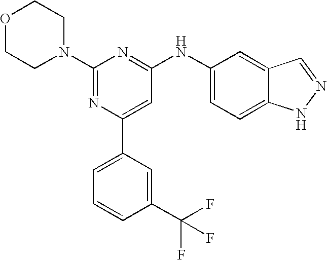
C1(N2CCOCC2)=NC(C2=CC=CC(C(F)(F)F)=C2)=CC(NC2=CC=C3C(=C2)C=NN3)=N1
